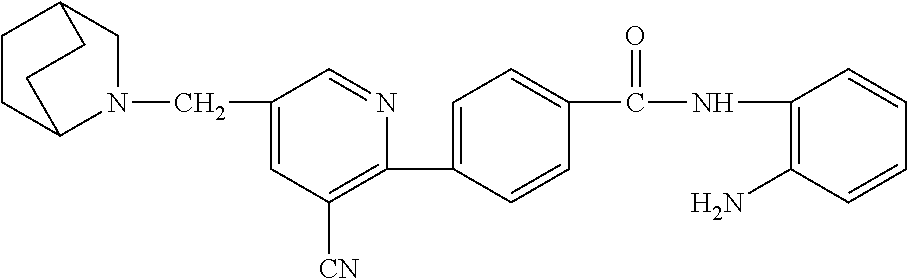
C(C1=CC([CN])=C(C2=CC=C(C(NC3=C(N)C=CC=C3)=O)C=C2)N=C1)N1CC2CCC1CC2
